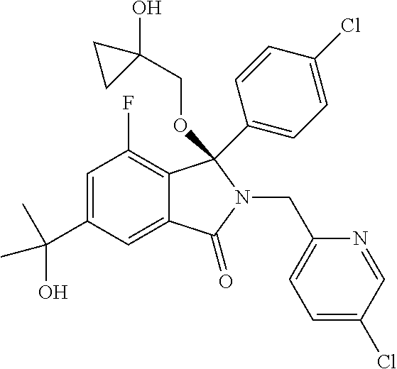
C1=C(C(C)(O)C)C=C2C(=C1F)C(C1=CC=C(Cl)C=C1)(OCC1(O)CC1)N(CC1=CC=C(Cl)C=N1)C2=O
